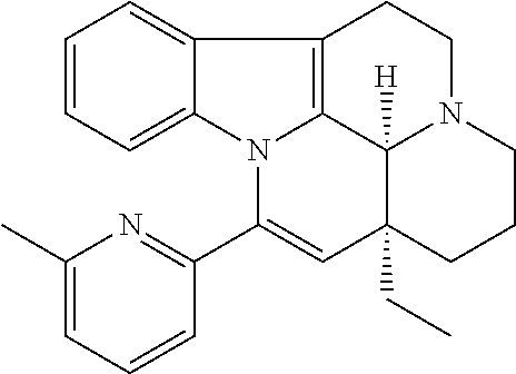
C1=CC=C2C(=C1)C1=C3N2C(C2=NC(C)=CC=C2)=CC2(CC)C3([H])N(CC1)CCC2
